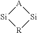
[Si]1[R][Si][A]1
